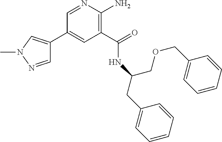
C1(C2=CN(C)N=C2)=CC(C(=O)NC(COCC2=CC=CC=C2)CC2=CC=CC=C2)=C(N)N=C1
